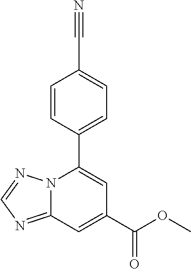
N12C(=NC=N1)C=C(C(OC)=O)C=C2C1=CC=C(C#N)C=C1
